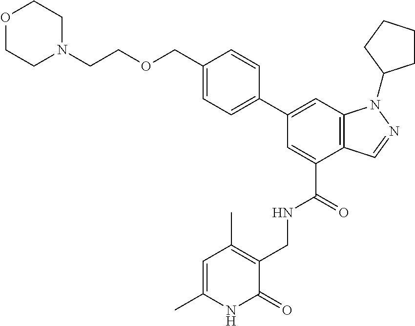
C1(COCCN2CCOCC2)=CC=C(C2=CC3=C(C(C(=O)NCC4=C(C)C=C(C)NC4=O)=C2)C=NN3C2CCCC2)C=C1
